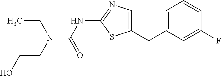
C1=C(CC2=CN=C(NC(=O)N(CC)CCO)S2)C=C(F)C=C1
